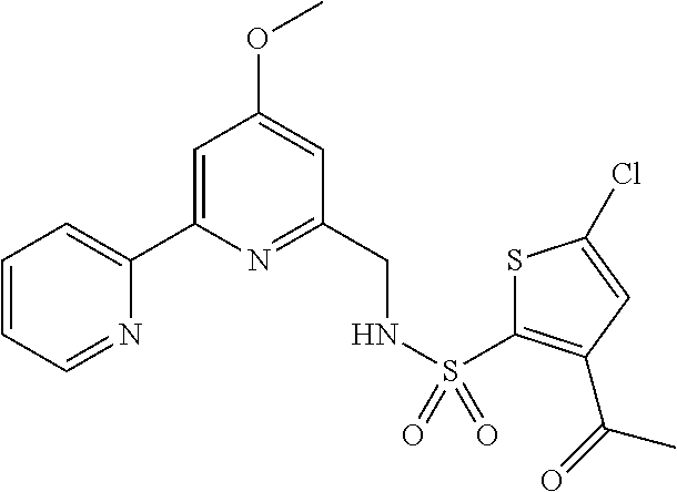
C1=CC=NC(C2=CC(OC)=CC(CNS(=O)(=O)C3=C(C(=O)C)C=C(Cl)S3)=N2)=C1
